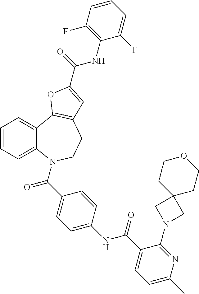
C1=CC=C2C(=C1)C1=C(CCN2C(=O)C2=CC=C(NC(=O)C3=CC=C(C)N=C3N3CC4(C3)CCOCC4)C=C2)C=C(C(=O)NC2=C(F)C=CC=C2F)O1
